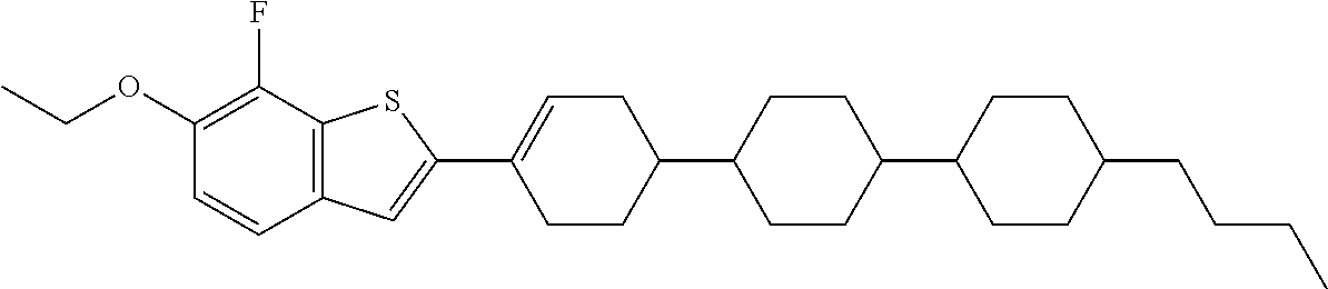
CCOC1=C(F)C2=C(C=C1)C=C(C1=CCC(C3CCC(C4CCC(CCCC)CC4)CC3)CC1)S2
